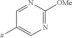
C1=NC([OMe])=NC=C1[#]
